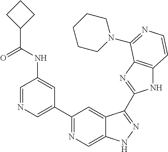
C1=NC=C(C2=NC=C3C(=C2)C(C2=NC4=C(N2)C=CN=C4N2CCCCC2)=NN3)C=C1NC(C1CCC1)=O
